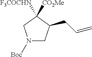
N1([Boc])CC(CC=C)C([F3COCHN])([CO2Me])C1
